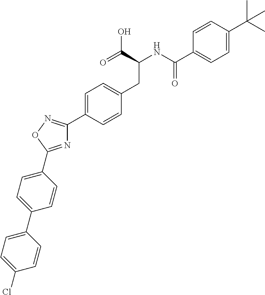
C1=CC(C(NC(CC2=CC=C(C3=NOC(C4=CC=C(C5=CC=C(Cl)C=C5)C=C4)=N3)C=C2)C(=O)O)=O)=CC=C1C(C)(C)C
